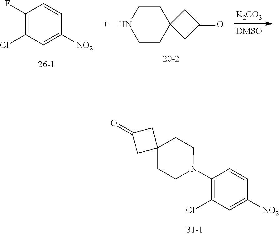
C1(F)=C(Cl)C=C([NO2])C=C1.C1CC2(CCN1)CC(=O)C2.[K2CO3].C1(N2CCC3(CC2)CC(=O)C3)=C(Cl)C=C([NO2])C=C1
